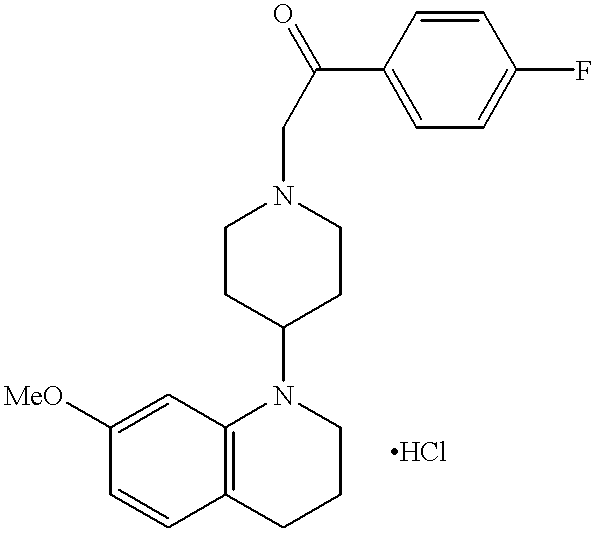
C1([MeO])=CC2=C(C=C1)CCCN2C1CCN(CC(C2=CC=C(F)C=C2)=O)CC1
